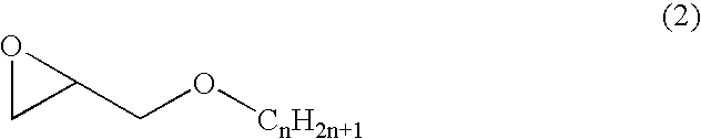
O1CC1CO[CnH2n+1]
